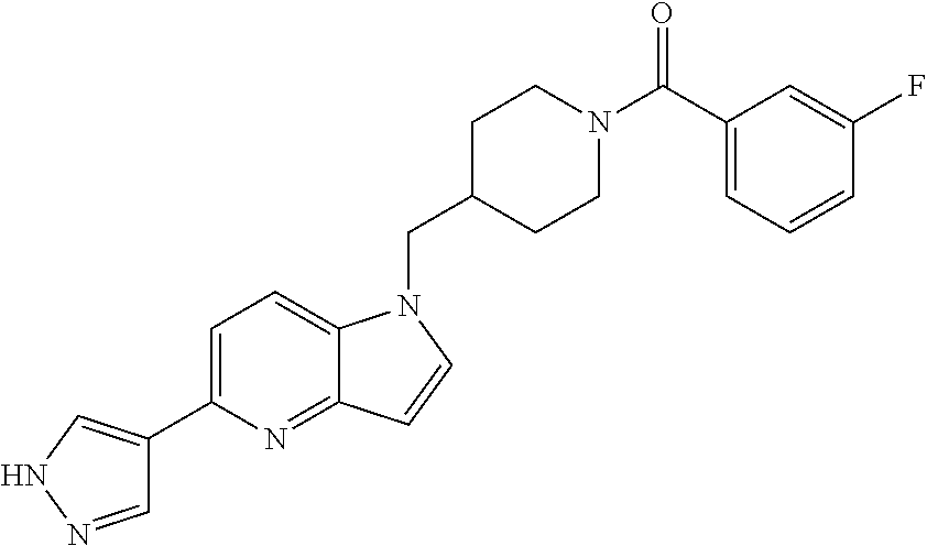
C1=NNC=C1C1=CC=C2C(=N1)C=CN2CC1CCN(C(C2=CC=CC(F)=C2)=O)CC1
